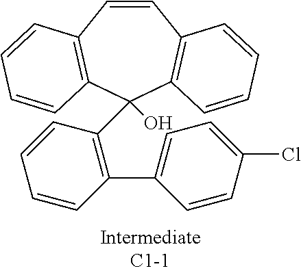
C1=CC2=C(C=CC=C2)C(C2=C(C3=CC=C(Cl)C=C3)C=CC=C2)(O)C2=C1C=CC=C2
